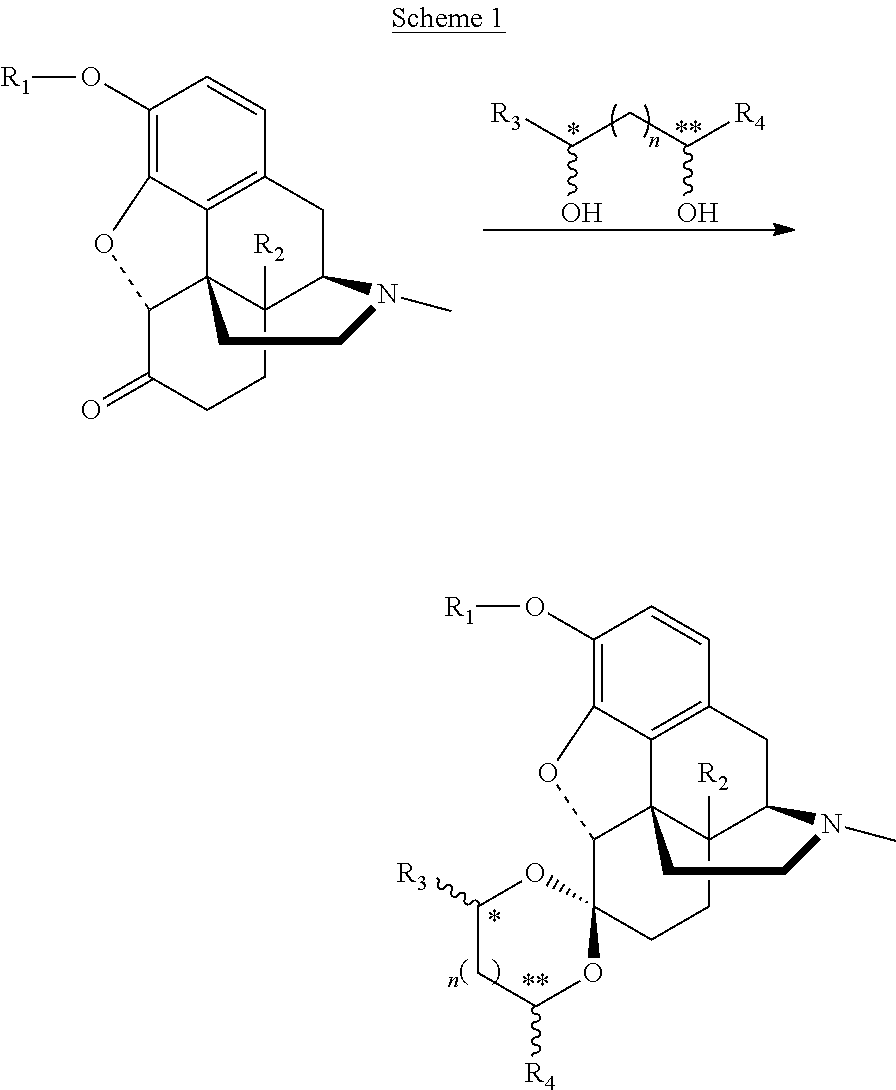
C1(O[R1])=C2C3=C(C=C1)CC1C4([R2])C3(C(O2)C(=O)CC4)CCN1C.[R3]C(CC([R4])O)O.C1(O[R1])=C2C3=C(C=C1)CC1C4([R2])C3(C(O2)C2(CC4)OC([R3])CC([R4])O2)CCN1C
